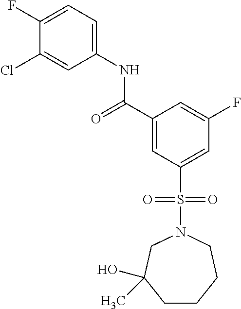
C(C1=CC(S(N2CCCCC(O)(C)C2)(=O)=O)=CC(F)=C1)(=O)NC1=CC=C(F)C(Cl)=C1
